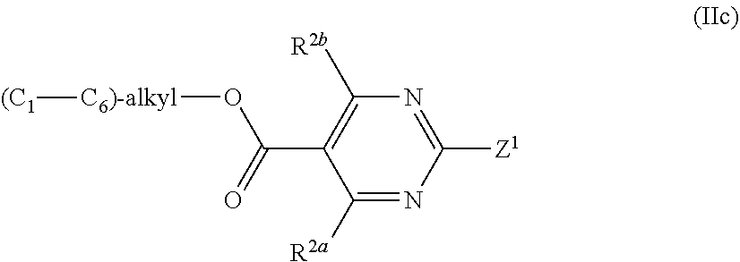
C1([R2a])=NC([Z1])=NC([R2b])=C1C(=O)O[C6)-alkyl][(C1]
